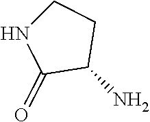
NC1CCNC1=O
